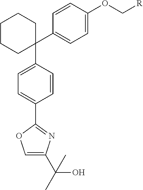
C1(C2=CC=C(OC[R])C=C2)(C2=CC=C(C3=NC(C(C)(O)C)=CO3)C=C2)CCCCC1
